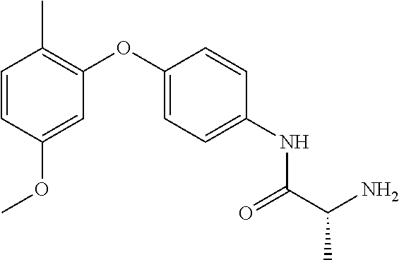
C1=C(OC2=C(C)C=CC(OC)=C2)C=CC(NC(C(N)C)=O)=C1
